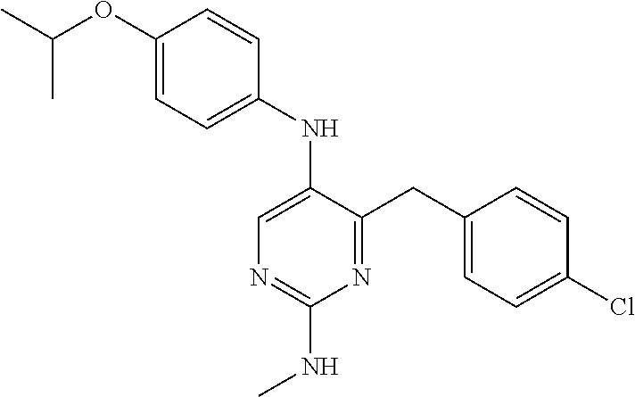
C1(NC2=CN=C(NC)N=C2CC2=CC=C(Cl)C=C2)=CC=C(OC(C)C)C=C1
